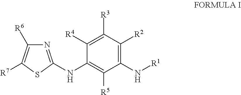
C1(N[R1])=C([R2])C([R3])=C([R4])C(NC2=NC([R6])=C([R7])S2)=C1[R5]
